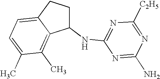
C1(NC2=NC([C2H5])=NC(N)=N2)CCC2=CC=C(C)C(C)=C12
